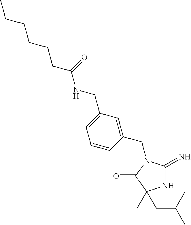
N1C(=N)N(CC2=CC(CNC(CCCCCC)=O)=CC=C2)C(=O)C1(C)CC(C)C
